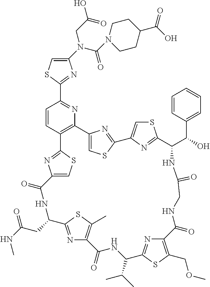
C1(N(C(=O)N2CCC(C(O)=O)CC2)CC(O)=O)=CSC(C2=NC3=C(C=C2)C2=NC(=CS2)C(=O)NC(CC(NC)=O)C2=NC(=C(C)S2)C(=O)NC(C(C)C)C2=NC(=C(COC)S2)C(=O)NCC(=O)NC(C(C2=CC=CC=C2)O)C2=NC(=CS2)C2=NC3=CS2)=N1
